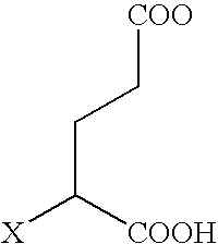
[COO]CCC([X])[COOH]
